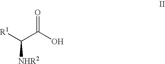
[R1]C(C(=O)O)[NHR2]
